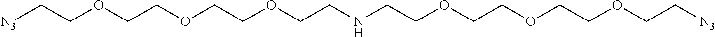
[N3]CCOCCOCCOCCNCCOCCOCCOCC[N3]
